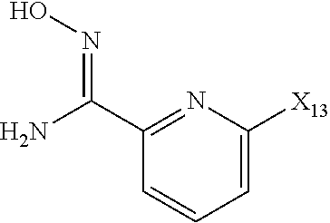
ON=C(C1=NC([X13])=CC=C1)N
